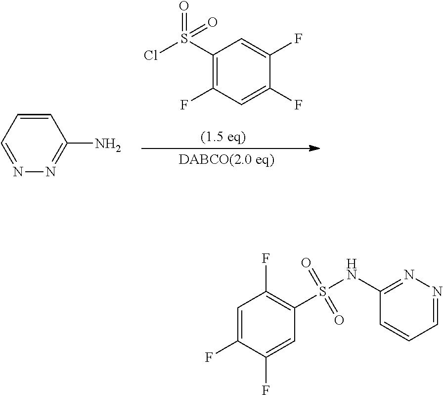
C1=C(F)C(F)=CC(S(NC2=NN=CC=C2)(=O)=O)=C1F.C1=CC=NN=C1N.C1(S(=O)(Cl)=O)=C(F)C=C(F)C(F)=C1
